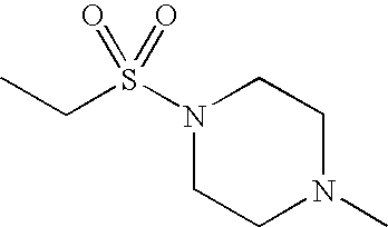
N1(S(CC)(=O)=O)CCN(C)CC1
